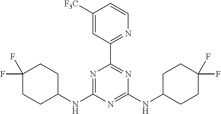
N1=C(NC2CCC(F)(F)CC2)N=C(NC2CCC(F)(F)CC2)N=C1C1=NC=CC([F3C])=C1
